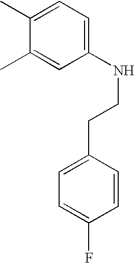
C1(C)=CC(NCCC2=CC=C(F)C=C2)=CC=C1C
